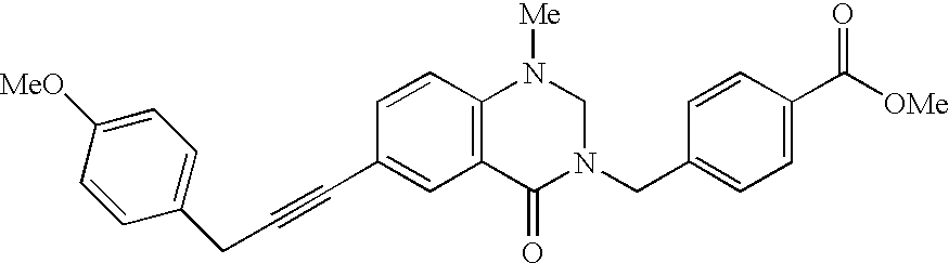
C1=CC2=C(C=C1C#CCC1=CC=C([MeO])C=C1)C(=O)N(CC1=CC=C(C([OMe])=O)C=C1)CN2[Me]
